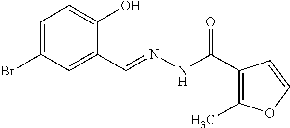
C1(C=NNC(C2=C(C)OC=C2)=O)=CC(Br)=CC=C1O
